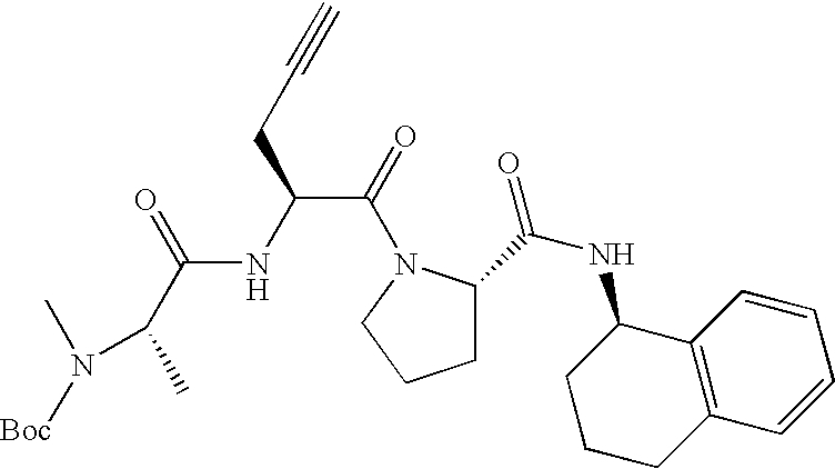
C1CCN(C(=O)C(NC(C(C)N([Boc])C)=O)CC#C)C1C(NC1C2=C(C=CC=C2)CCC1)=O
